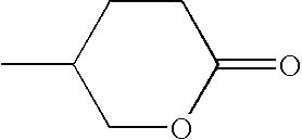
C1OC(=O)CCC1C
